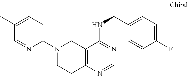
C1=C(C)C=NC(N2CCC3=C(C2)C(NC(C)C2=CC=C(F)C=C2)=NC=N3)=C1
